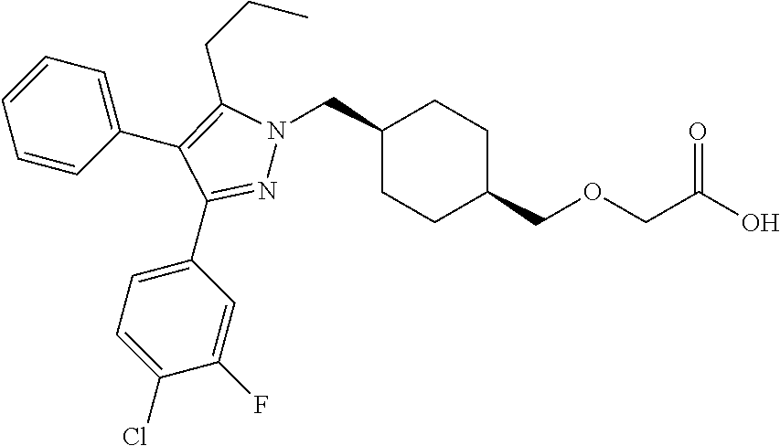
C1(CN2N=C(C3=CC=C(Cl)C(F)=C3)C(C3=CC=CC=C3)=C2CCC)CCC(COCC(O)=O)CC1
